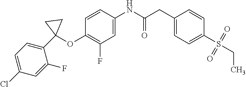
C1(OC2(C3=CC=C(Cl)C=C3F)CC2)=C(F)C=C(NC(CC2=CC=C(S(=O)(=O)CC)C=C2)=O)C=C1
